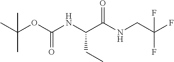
CC(OC(NC(C(=O)NCC(F)(F)F)CC)=O)(C)C
